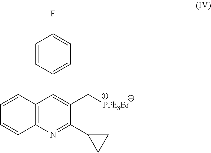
C1=CC(C2=C(C[PPh3Br])C(C3CC3)=NC3=C2C=CC=C3)=CC=C1F
